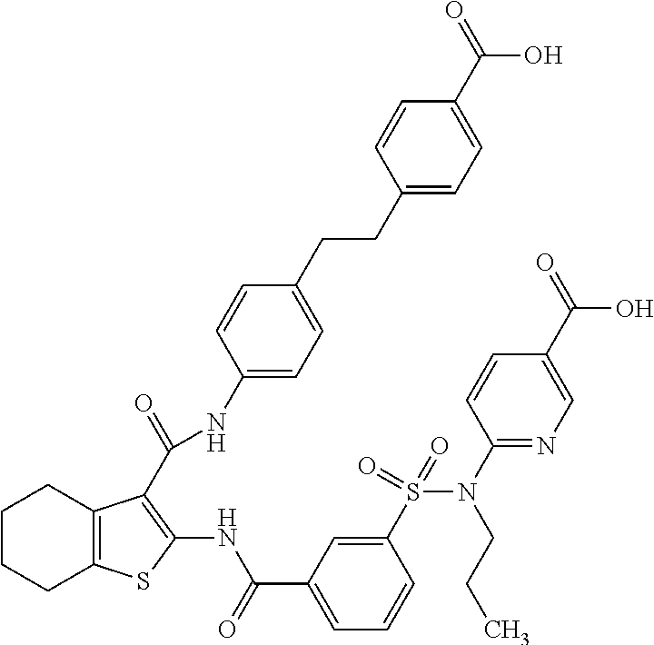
C1CCC2=C(C1)C(C(=O)NC1=CC=C(CCC3=CC=C(C(=O)O)C=C3)C=C1)=C(NC(C1=CC=CC(S(N(C3=NC=C(C(=O)O)C=C3)CCC)(=O)=O)=C1)=O)S2
